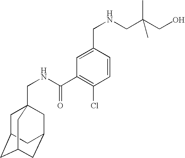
C1C2CC3CC(CC1(CNC(=O)C1=C(Cl)C=CC(CNCC(CO)(C)C)=C1)C3)C2
